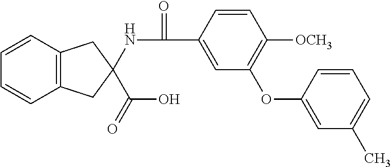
C1=CC2=C(C=C1)CC(C(O)=O)(NC(=O)C1=CC(OC3=CC(C)=CC=C3)=C([OCH3])C=C1)C2
